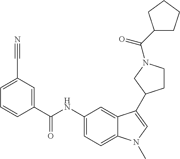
C12=CC(NC(C3=CC(C#N)=CC=C3)=O)=CC=C1N(C)C=C2C1CCN(C(C2CCCC2)=O)C1
